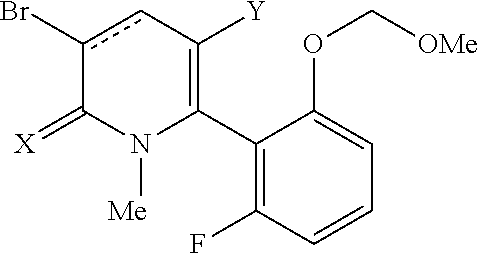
C1(C2=C([Y])cc(Br)C(=[X])N2[Me])=C(F)C=CC=C1OC[OMe]
